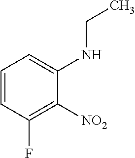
C1=CC(F)=C([NO2])C(NCC)=C1
